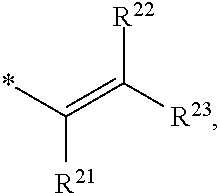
[R22]C([R23])=C(*)[R21]
